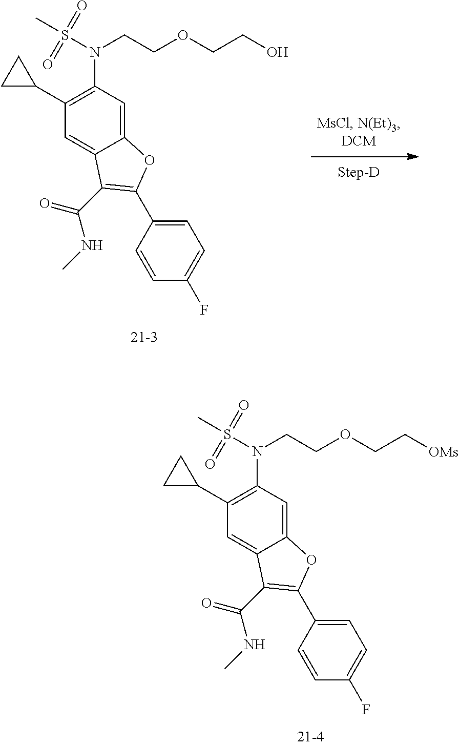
C(COCC[OMs])N(S(C)(=O)=O)C1=C(C2CC2)C=C2C(=C1)OC(C1=CC=C(F)C=C1)=C2C(=O)NC.C(COCCO)N(S(C)(=O)=O)C1=C(C2CC2)C=C2C(=C1)OC(C1=CC=C(F)C=C1)=C2C(=O)NC
